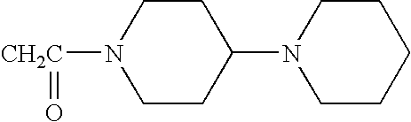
N1([CH2C]=O)CCC(N2CCCCC2)CC1
